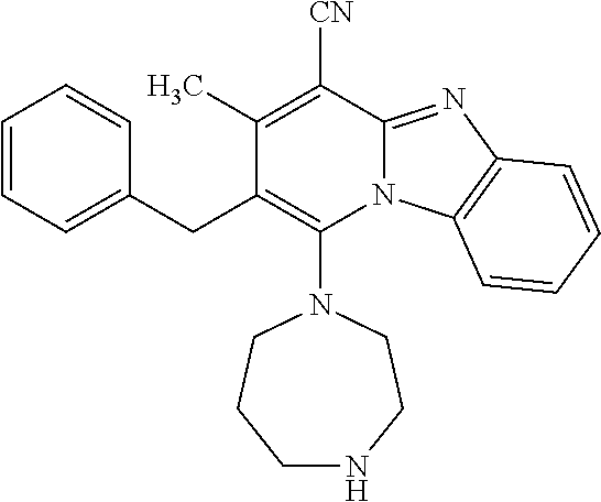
C1(CC2=C(N3CCNCCC3)N3C(=NC4=C3C=CC=C4)C([CN])=C2C)=CC=CC=C1
